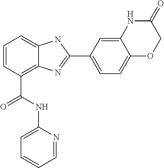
C1=CC(C(NC2=CC=CC=N2)=O)=C2C(=C1)NC(C1=CC=C3C(=C1)NC(=O)CO3)=N2
